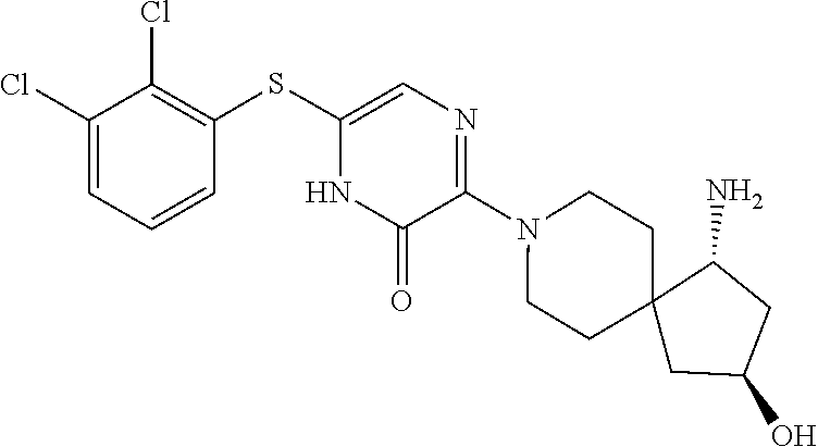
N1(C2=NC=C(SC3=C(Cl)C(Cl)=CC=C3)NC2=O)CCC2(CC1)CC(O)CC2N
